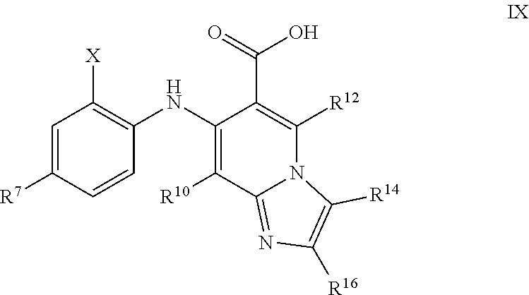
C1(NC2=C([X])C=C([R7])C=C2)=C([R10])C2=NC([R16])=C([R14])N2C([R12])=C1C(=O)O
